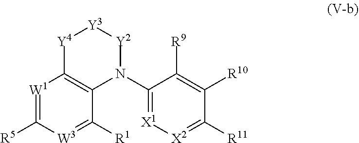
[W1]1=C([R5])[W3]=C([R1])C2=C1[Y4][Y3][Y2]N2C1=[X1][X2]=C([R11])C([R10])=C1[R9]
